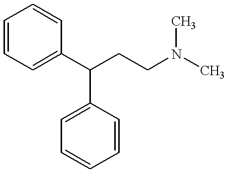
C1=CC=CC(C(CCN(C)C)C2=CC=CC=C2)=C1
